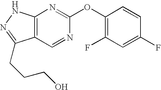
C12=C(NN=C1CCCO)N=C(OC1=C(F)C=C(F)C=C1)N=C2
